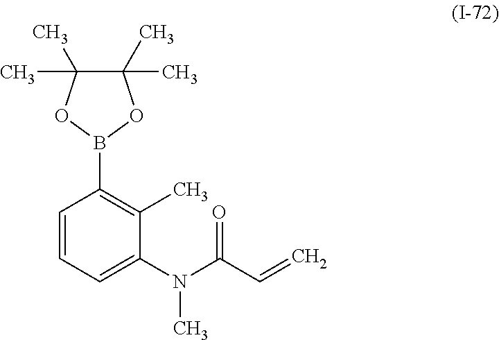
C1=CC=C(N(C(=O)C=C)C)C(C)=C1B1OC(C)(C)C(C)(C)O1
